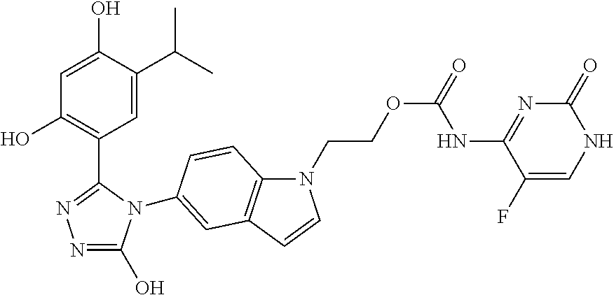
C1=C(C(C)C)C(O)=CC(O)=C1C1=NN=C(O)N1C1=CC2=C(N(CCOC(=O)NC3=NC(=O)NC=C3F)C=C2)C=C1
